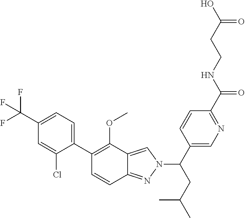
C1(C(F)(F)F)=CC=C(C2=C(OC)C3=CN(C(CC(C)C)C4=CN=C(C(NCCC(O)=O)=O)C=C4)N=C3C=C2)C(Cl)=C1
